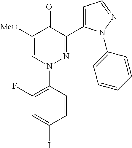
C1=CC(I)=CC(F)=C1N1N=C(C2=CC=NN2C2=CC=CC=C2)C(=O)C([MeO])=C1
